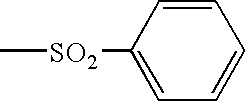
C[SO2]C1=CC=CC=C1
